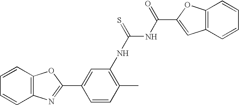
C12=C(C=CC=C1)OC(C1=CC(NC(NC(=O)C3=CC4=C(O3)C=CC=C4)=S)=C(C)C=C1)=N2
